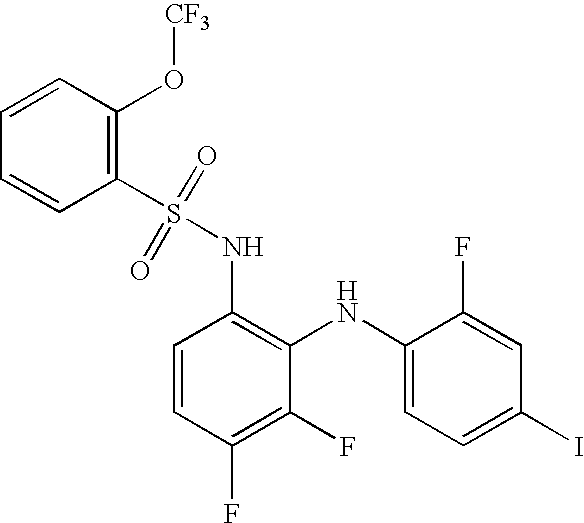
C1=CC(F)=C(F)C(NC2=CC=C(I)C=C2F)=C1NS(=O)(=O)C1=C(O[CF3])C=CC=C1
